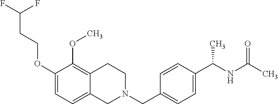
C1(OCCC(F)F)=CC=C2C(=C1OC)CCN(CC1=CC=C(C(NC(C)=O)C)C=C1)C2
